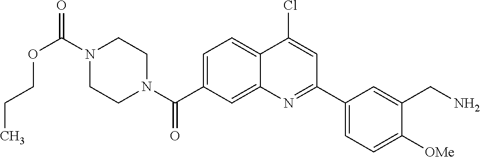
N1(C(OCCC)=O)CCN(C(=O)C2=CC=C3C(=C2)N=C(C2=CC=C([OMe])C(CN)=C2)C=C3Cl)CC1
